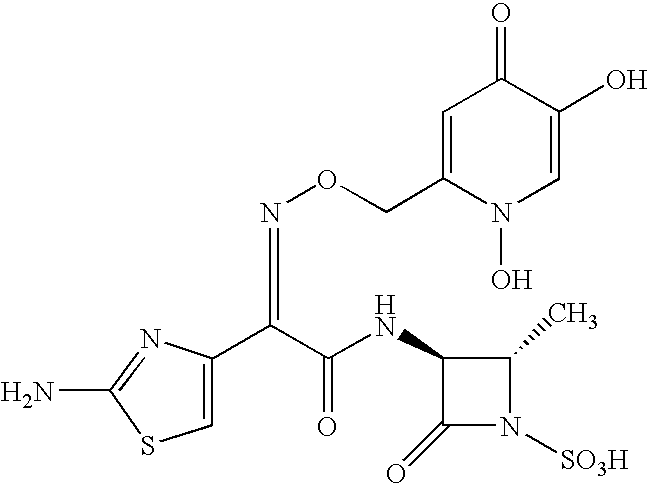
C1=C(CON=C(C(NC2C(=O)N([SO3H])C2C)=O)C2=CSC(N)=N2)N(O)C=C(O)C1=O
